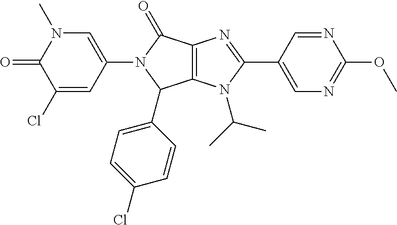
C12=C(N(C(C)C)C(C3=CN=C(OC)N=C3)=N1)C(C1=CC=C(Cl)C=C1)N(C1=CN(C)C(=O)C(Cl)=C1)C2=O
